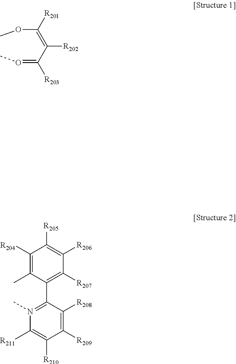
C1([R204])=C(C)C(C2=N(C)C([R211])=C([R210])C([R209])=C2[R208])=C([R207])C([R206])=C1[R205].C(OC)(=C(C(=OC)[R203])[R202])[R201]
